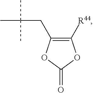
C1([R44])=C(CC(C)(C)C)OC(=O)O1
